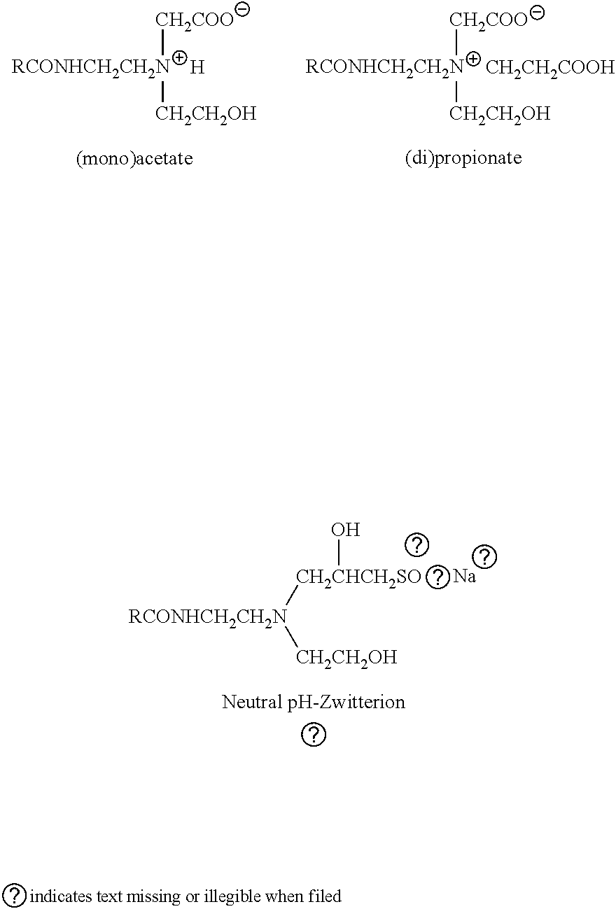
[RCONHCH2CH2N]([CH2COO])[CH2CH2OH].[H].[RCONHCH2CH2N]([CH2COO])[CH2CH2OH].[CH2CH2COOH].[RCONHCH2CH2N]([CH2CHCH2SO]O)[CH2CH2OH].[Na]
